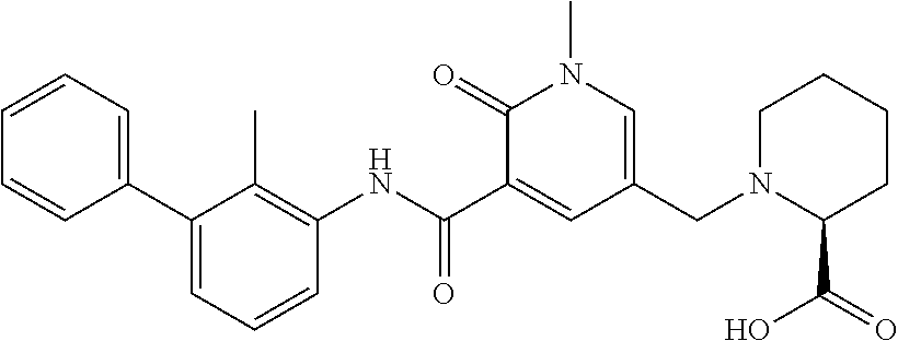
C1(=O)C(C(NC2=C(C)C(C3=CC=CC=C3)=CC=C2)=O)=CC(CN2C(C(O)=O)CCCC2)=CN1C
